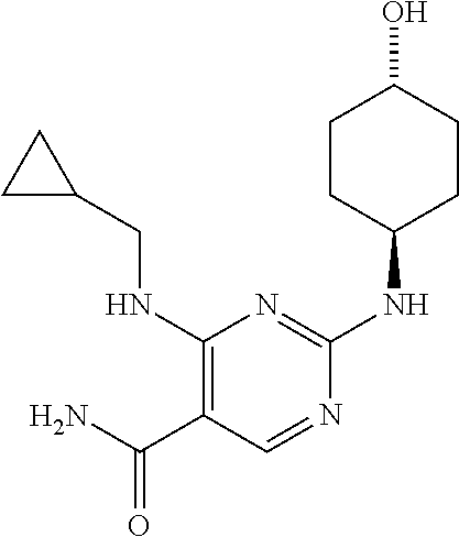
C1(NCC2CC2)=C(C(N)=O)C=NC(NC2CCC(O)CC2)=N1
